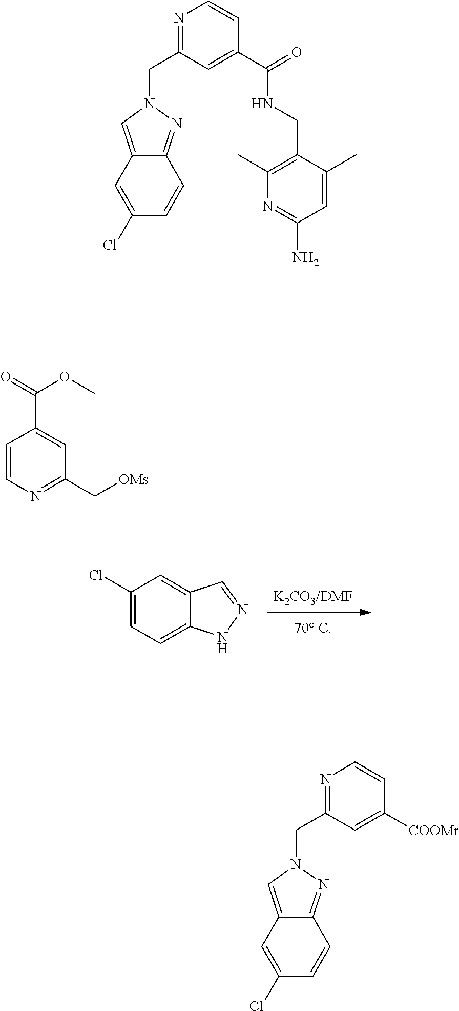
C1=CN=C(C[OMs])C=C1C(=O)OC.[K2CO3/DMF].C1(Cl)=CC=C2C(=C1)C=NN2.N1(CC2=NC=CC(C(=O)NCC3=C(C)N=C(N)C=C3C)=C2)C=C2C(=N1)C=CC(Cl)=C2.N1(CC2=NC=CC([COOMr])=C2)C=C2C(=N1)C=CC(Cl)=C2
